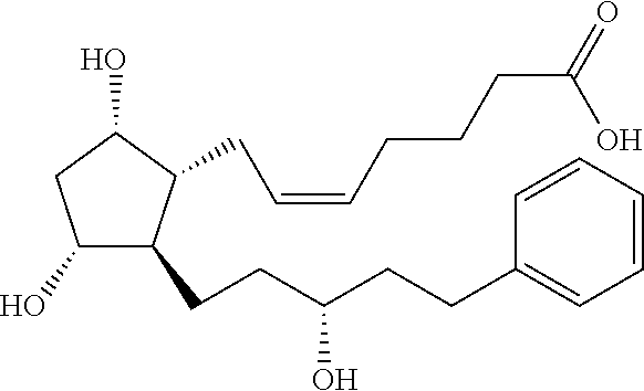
C1(O)C(CCC(CCC2=CC=CC=C2)O)C(CC=CCCCC(O)=O)C(O)C1
